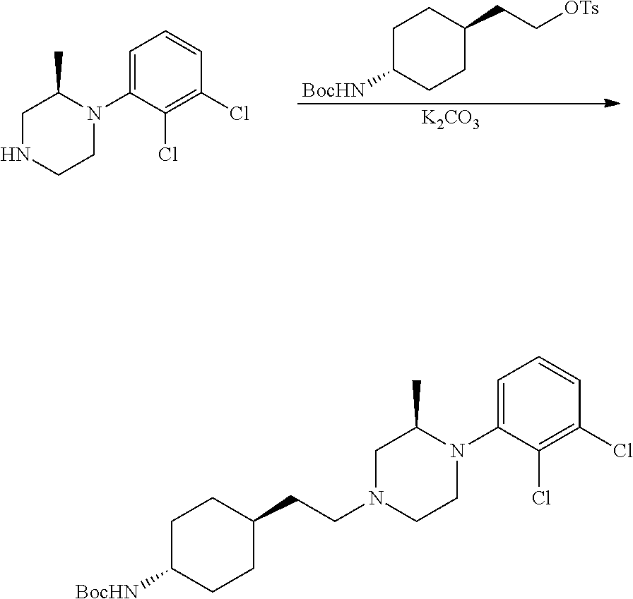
C1CNCC(C)N1C1=CC=CC(Cl)=C1Cl.[OTs]CCC1CCC([BocHN])CC1.[K2CO3].C1CN(CCC2CCC([BocHN])CC2)CC(C)N1C1=CC=CC(Cl)=C1Cl
